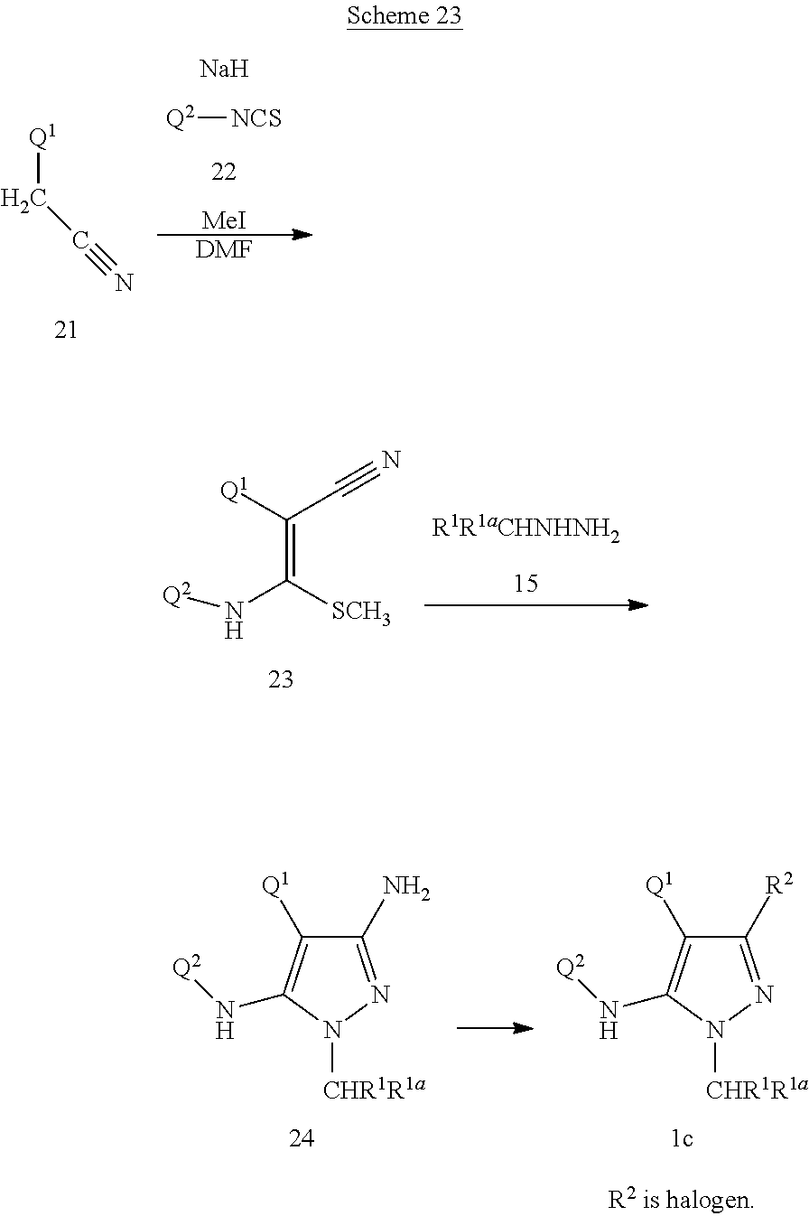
[Q1]CC#N.[Q2][NCS].[Na].[MeI].[DMF].C1(N)=NN([CHR1R1a])C(N[Q2])=C1[Q1].C1([R2])=NN([CHR1R1a])C(N[Q2])=C1[Q1].C(=C(N[Q2])[SCH3])(C#N)[Q1]
